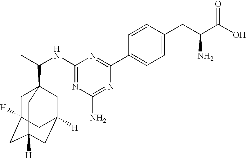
N1=C(NC(C)C23CC4([H])CC([H])(CC([H])(C2)C4)C3)N=C(C2=CC=C(CC(C(O)=O)N)C=C2)N=C1N
